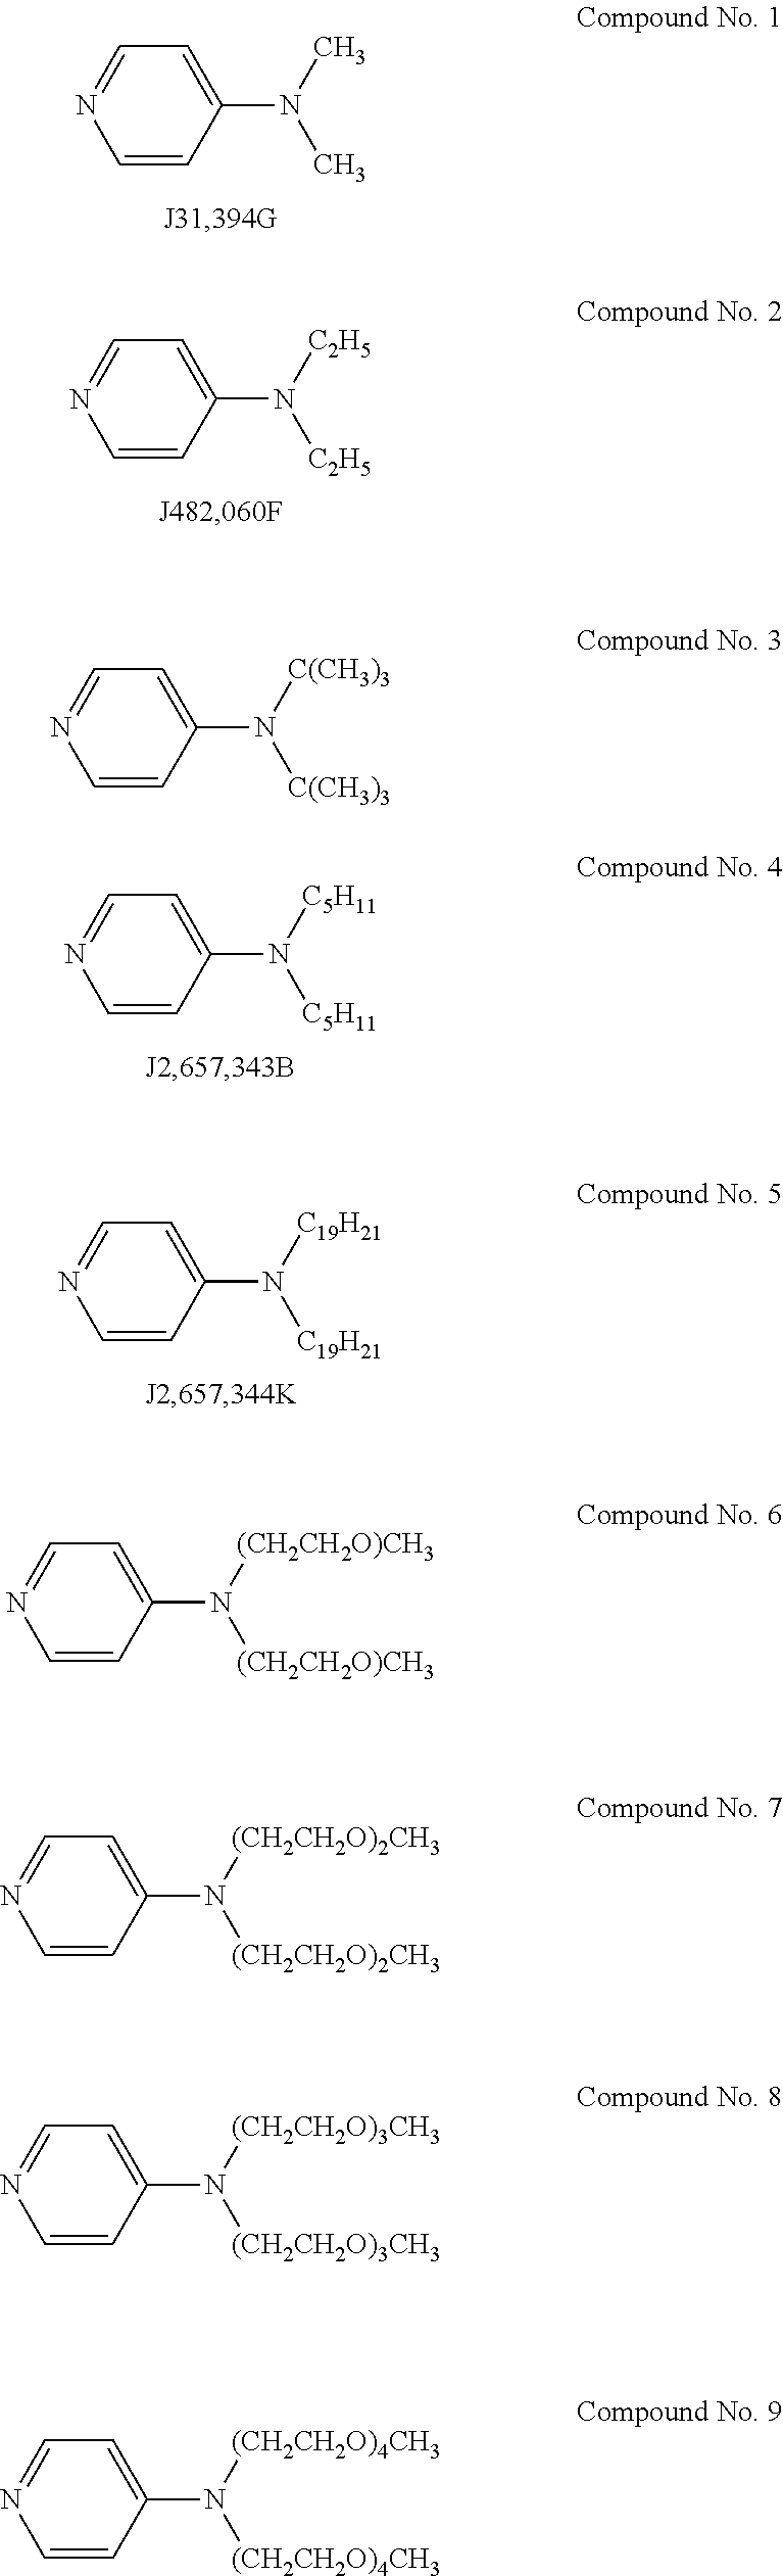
C1=CC(N(C)C)=CC=N1.C1=CC(N([C2H5])[C2H5])=CC=N1.C1=CC(N([C5H11])[C5H11])=CC=N1.C1=CC(N([C19H21])[C19H21])=CC=N1.C1=CC(N([C(CH3)3])[C(CH3)3])=CC=N1.C1=CC(N([(CH2CH2O)CH3])[(CH2CH2O)CH3])=CC=N1.C1=CC(N([(CH2CH2O)2CH3])[(CH2CH2O)2CH3])=CC=N1.C1=CC(N([(CH2CH2O)3CH3])[(CH2CH2O)3CH3])=CC=N1.C1=CC(N([(CH2CH2O)4CH3])[(CH2CH2O)4CH3])=CC=N1
